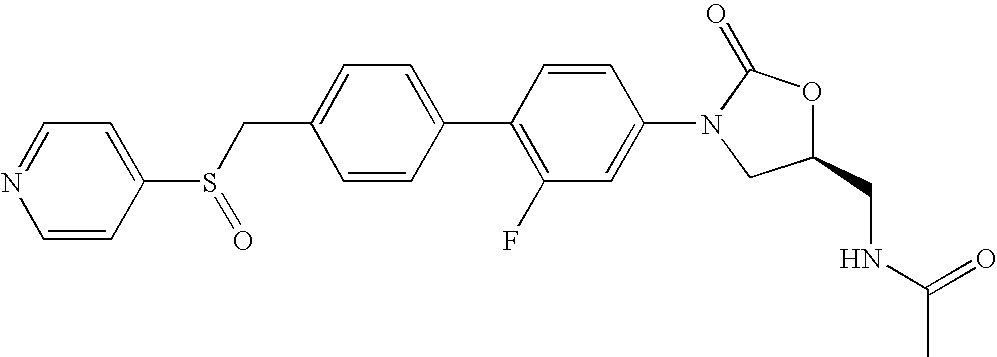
C1(CS(C2=CC=NC=C2)=O)=CC=C(C2=C(F)C=C(N3CC(CNC(C)=O)OC3=O)C=C2)C=C1
